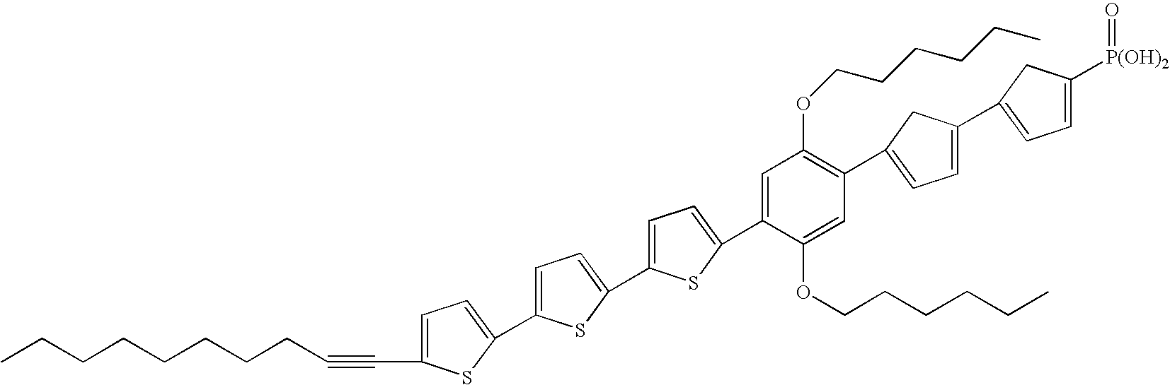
CCCCCCCCC#CC1=CC=C(C2=CC=C(C3=CC=C(C4=CC(OCCCCCC)=C(C5=CC=C(C6=CC=C([P(OH)2]=O)C6)C5)C=C4OCCCCCC)S3)S2)S1
